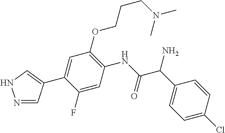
C1(C2=CNN=C2)=CC(OCCCN(C)C)=C(NC(C(C2=CC=C(Cl)C=C2)N)=O)C=C1F
